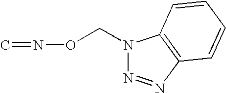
N1(CON=C)N=NC2=C1C=CC=C2
